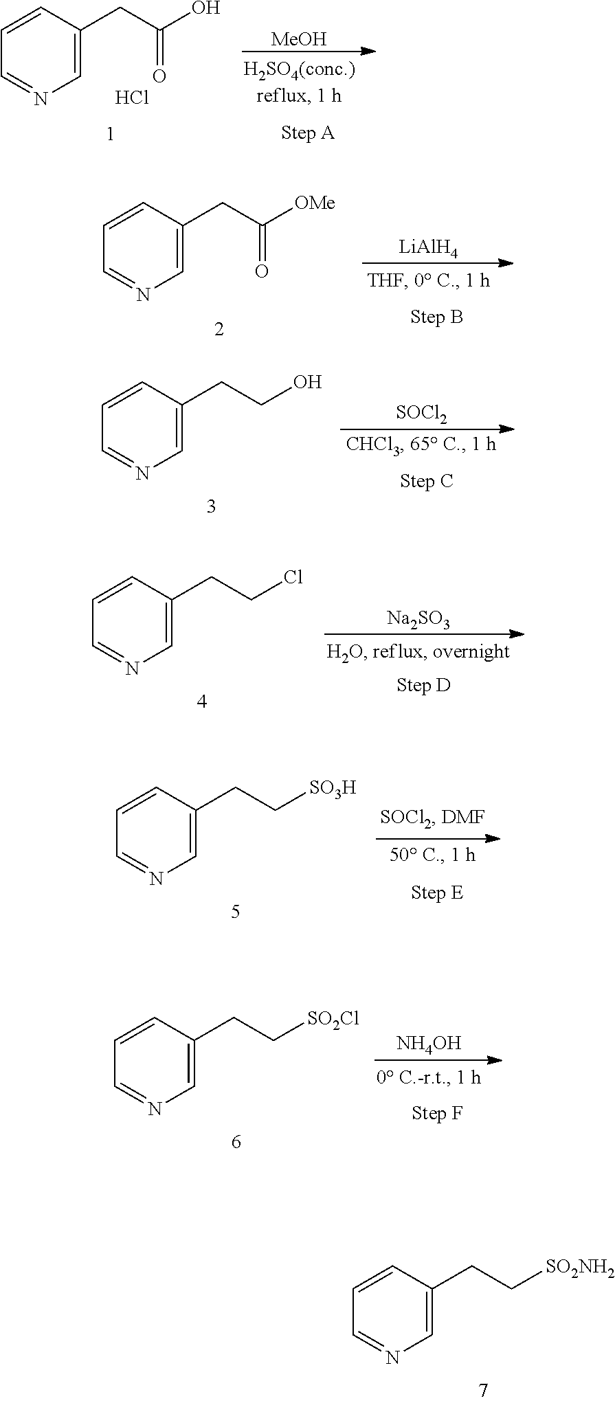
C1=C(CC[SO2NH2])C=CC=N1.C1=C(CC(O)=O)C=CC=N1.Cl.[MeOH].C1=C(CC([OMe])=O)C=CC=N1.[LiAlH4].C1=C(CCO)C=CC=N1.[SOCl2].C1=C(CCCl)C=CC=N1.[Na2SO3].C1=C(CC[SO3H])C=CC=N1.C1=C(CC[SO2Cl])C=CC=N1.[NH4OH]
